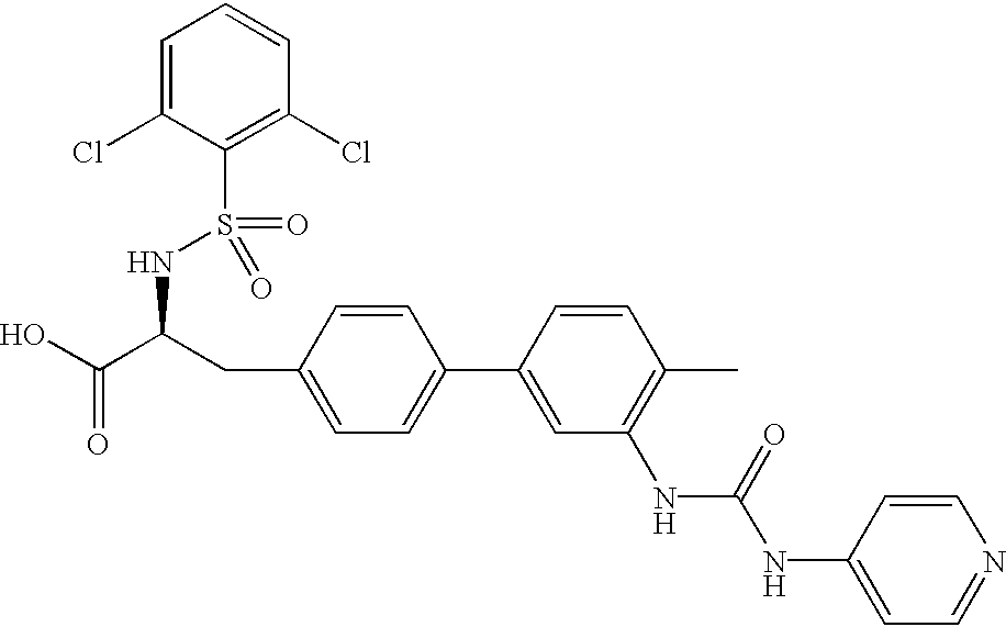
OC(C(CC1=CC=C(C2=CC(NC(NC3=CC=NC=C3)=O)=C(C)C=C2)C=C1)NS(C1=C(Cl)C=CC=C1Cl)(=O)=O)=O
